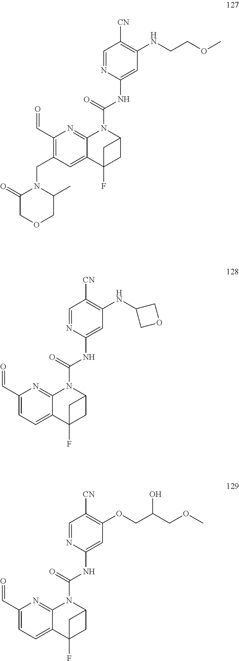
C1=NC(NC(N2C3=NC(C=O)=C(CN4C(=O)COCC4C)C=C3C3(F)CC2C3)=O)=CC(NCCOC)=C1[CN].C1=NC(NC(N2C3=NC(C=O)=CC=C3C3(F)CC2C3)=O)=CC(NC2COC2)=C1[CN].C1=NC(NC(N2C3=NC(C=O)=CC=C3C3(F)CC2C3)=O)=CC(OCC(COC)O)=C1[CN]
